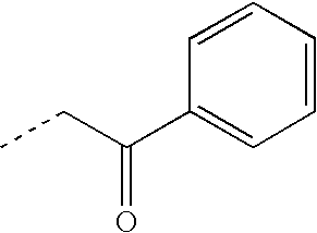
CCC(C1=CC=CC=C1)=O
